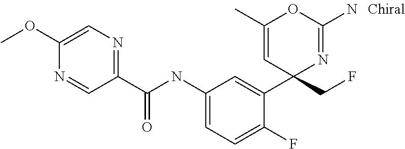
C1(C(NC2=CC=C(F)C(C3(CF)N=C(N)OC(C)=C3)=C2)=O)=NC=C(OC)N=C1
